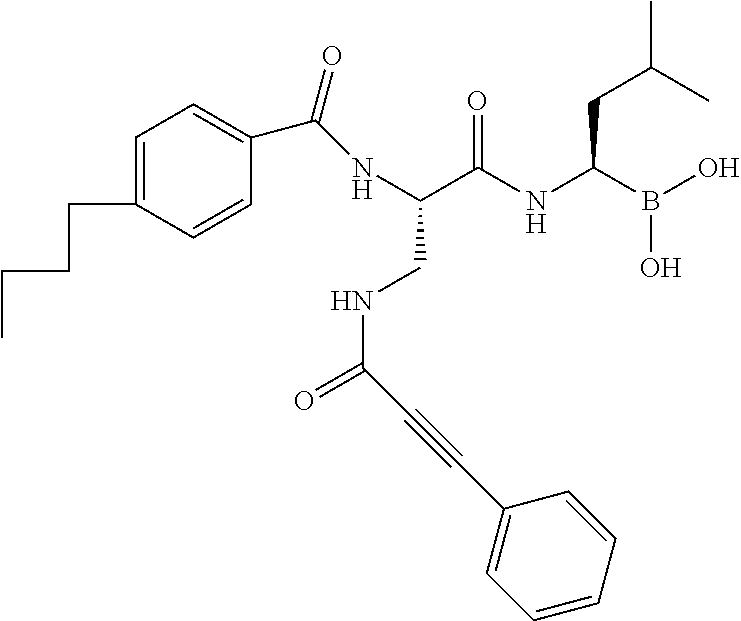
C(C(NC(B(O)O)CC(C)C)=O)(CNC(=O)C#CC1=CC=CC=C1)NC(C1=CC=C(CCCC)C=C1)=O
